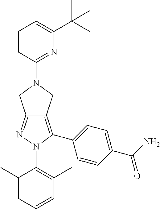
C1(C)=CC=CC(C)=C1N1C(C2=CC=C(C(N)=O)C=C2)=C2C(=N1)CN(C1=NC(C(C)(C)C)=CC=C1)C2
